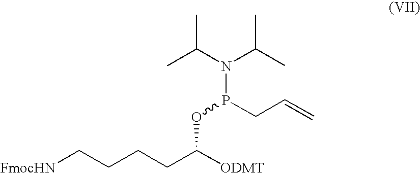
[FmocHN]CCCCC([ODMT])OP(CC=C)N(C(C)C)C(C)C
